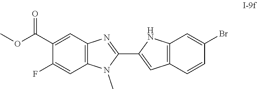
C1(C2=CC3=C(N2)C=C(Br)C=C3)=NC2=C(N1C)C=C(F)C(C(OC)=O)=C2
